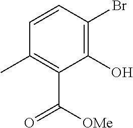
C1=CC(Br)=C(O)C(C([OMe])=O)=C1C
